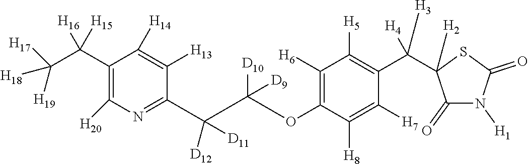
C1(C(C([H18])([H19])[H17])([H16])[H15])=C([H20])N=C(C([D12])([D11])C([D10])(OC2=C([H6])C([H5])=C(C([H3])([H4])C3([H2])C(=O)N([H1])C(=O)S3)C([H7])=C2[H8])[D9])C([H13])=C1[H14]
